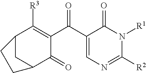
C1([R3])=C(C(=O)C2=CN=C([R2])N([R1])C2=O)C(=O)C2CC1CC2
